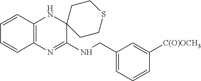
C1(CNC2=NC3=C(NC24CCSCC4)C=CC=C3)=CC=CC([C(O)OCH3])=C1
